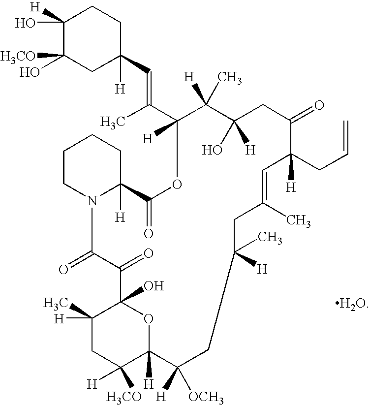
OC1([H])C([H3CO])(O)CC([H])(C=C(C2([H])OC(=O)C3([H])CCCCN3C(=O)C(=O)C3(O)C([H])(C)CC([H])([H3CO])C([H])(O3)C([H])([OCH3])CC(C)([H])CC(C)=CC([H])(CC=C)C(=O)CC(O)([H])C2([H])C)C)CC1.[H2O]
